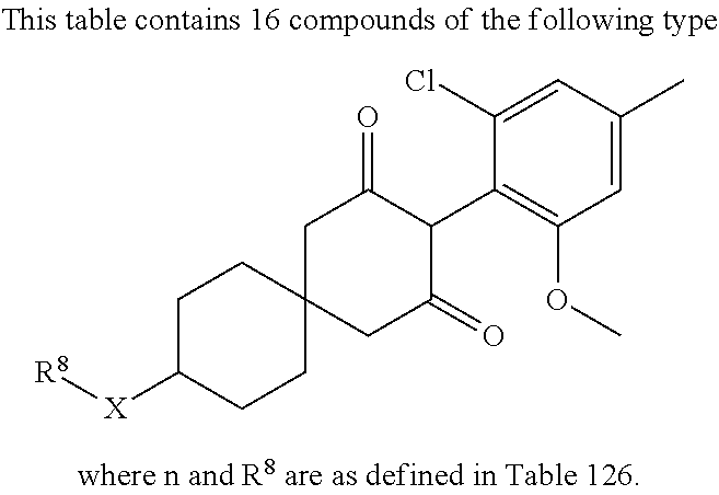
C1C(=O)C(C2=C(OC)C=C(C)C=C2Cl)C(=O)CC12CCC([X][R8])CC2
